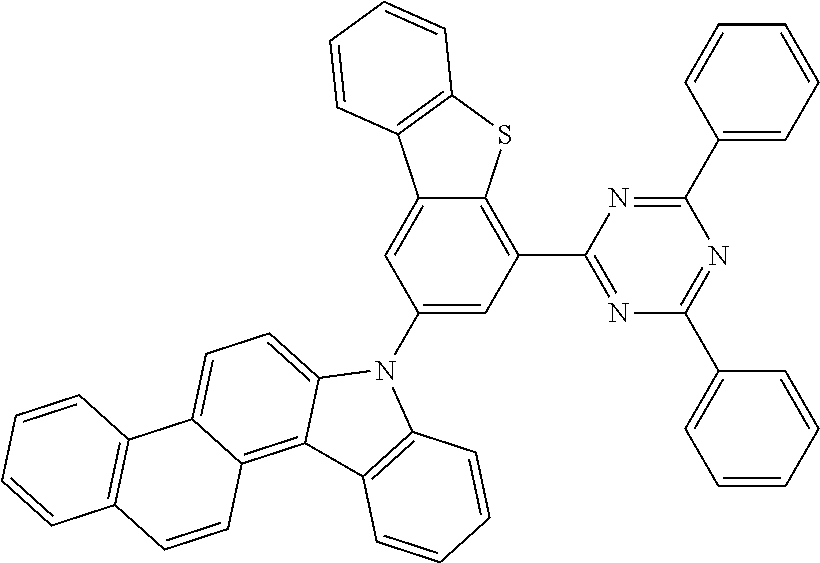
C1(C2=CC=CC=C2)=NC(C2=C3C(=CC(N4C5=CC=C6C(=C5C5=C4C=CC=C5)C=CC4=C6C=CC=C4)=C2)C2=C(S3)C=CC=C2)=NC(C2=CC=CC=C2)=N1
